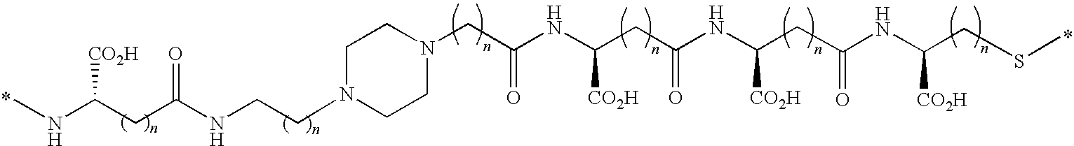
C1N(CCNC(CC(NC)[CO2H])=O)CCN(CC(NC(CC(NC(CC(NC(CSC)[CO2H])=O)[CO2H])=O)[CO2H])=O)C1
